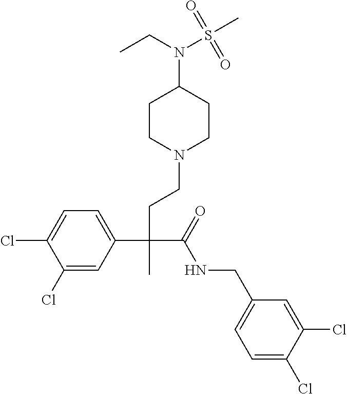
C1(Cl)=CC(C(CCN2CCC(N(S(C)(=O)=O)CC)CC2)(C(=O)NCC2=CC=C(Cl)C(Cl)=C2)C)=CC=C1Cl
